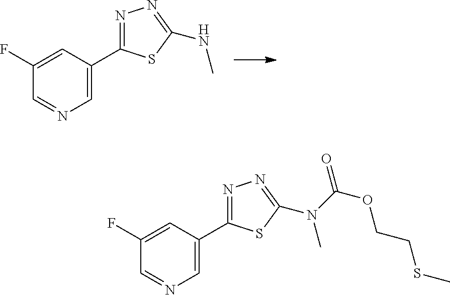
C1=NC=C(C2=NN=C(NC)S2)C=C1F.C1=NC=C(C2=NN=C(N(C)C(OCCSC)=O)S2)C=C1F
